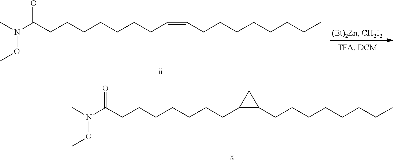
C1(CCCCCCCC(N(C)OC)=O)C(CCCCCCCC)C1.C(=CCCCCCCCC)CCCCCCCC(N(C)OC)=O
